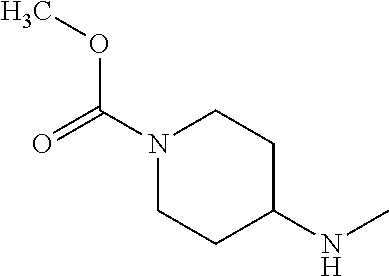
C1N(C(=O)OC)CCC(NC)C1
